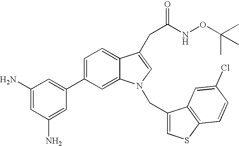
C1(C2=CC(N)=CC(N)=C2)=CC=C2C(=C1)N(CC1=CSC3=C1C=C(Cl)C=C3)C=C2CC(=O)NOC(C)(C)C
